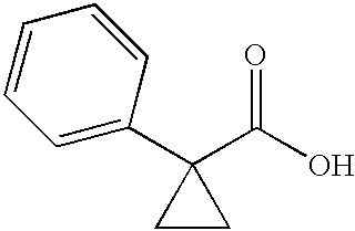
C1=CC=C(C2(C(O)=O)CC2)C=C1
